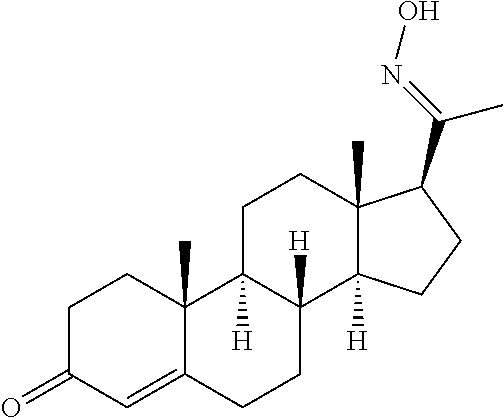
C1C(=O)C=C2C(C)(C1)C1([H])C([H])(CC2)C2([H])C(C)(CC1)C(C(=NO)C)CC2
